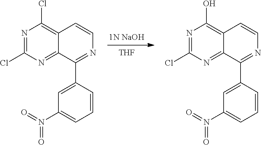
N1=C(Cl)N=C2C(=C1O)C=CN=C2C1=CC(N(=O)=O)=CC=C1.[1N NaOH].[THF].N1=C(Cl)N=C2C(=C1Cl)C=CN=C2C1=CC(N(=O)=O)=CC=C1
